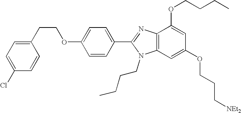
C12=C(C=C(OCCC[NEt2])C=C1OCCCC)N(CCCC)C(C1=CC=C(OCCC3=CC=C(Cl)C=C3)C=C1)=N2
